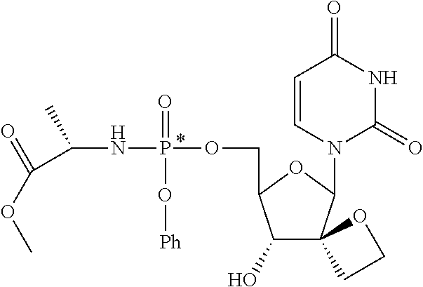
C1=CN(C2OC(COP(NC(C(OC)=O)C)(=O)O[Ph])C(O)C23CCO3)C(=O)NC1=O
